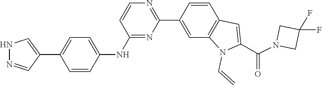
C1(F)(F)CN(C(C2=CC3=C(C=C(C4=NC=CC(NC5=CC=C(C6=CNN=C6)C=C5)=N4)C=C3)N2C=C)=O)C1
